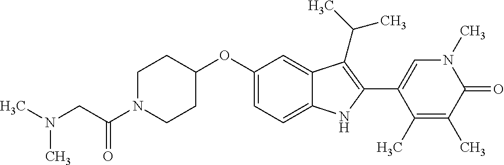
C1(OC2=CC=C3C(=C2)C(C(C)C)=C(C2=CN(C)C(=O)C(C)=C2C)N3)CCN(C(CN(C)C)=O)CC1
